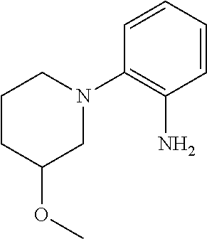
C1=CC=CC(N2CCCC(OC)C2)=C1N
